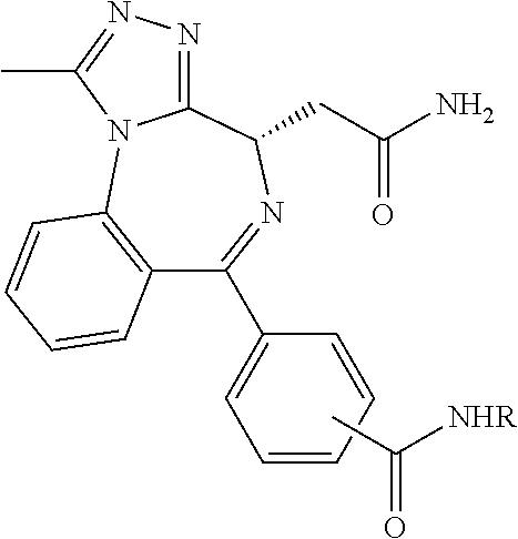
C12=C(C=CC=C1)N1C(=NN=C1C)C(CC(N)=O)N=C2C1=CC=CC=C1.CC([NHR])=O
